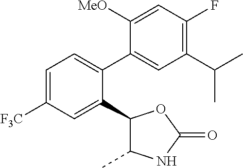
C1(C2=CC=C([F3C])C=C2C2C(C)NC(=O)O2)=CC(C(C)C)=C(F)C=C1[MeO]
